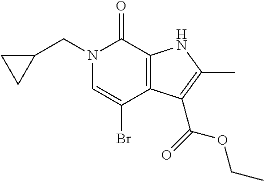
N1(CC2CC2)C=C(Br)C2=C(C1=O)NC(C)=C2C(=O)OCC
